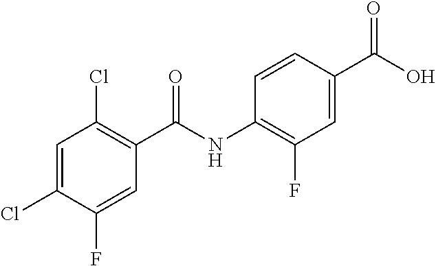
C1=C(Cl)C(F)=CC(C(NC2=C(F)C=C(C(O)=O)C=C2)=O)=C1Cl
